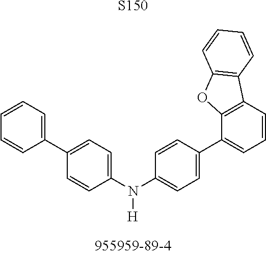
C1(N(C2=CC=C(C3=CC=CC4=C3OC3=C4C=CC=C3)C=C2)[H])=CC=C(C2=CC=CC=C2)C=C1.[S150]
